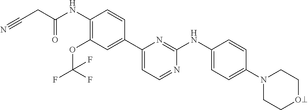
C1(NC(CC#N)=O)=C(OC(F)(F)F)C=C(C2=CC=NC(NC3=CC=C(N4CCOCC4)C=C3)=N2)C=C1
